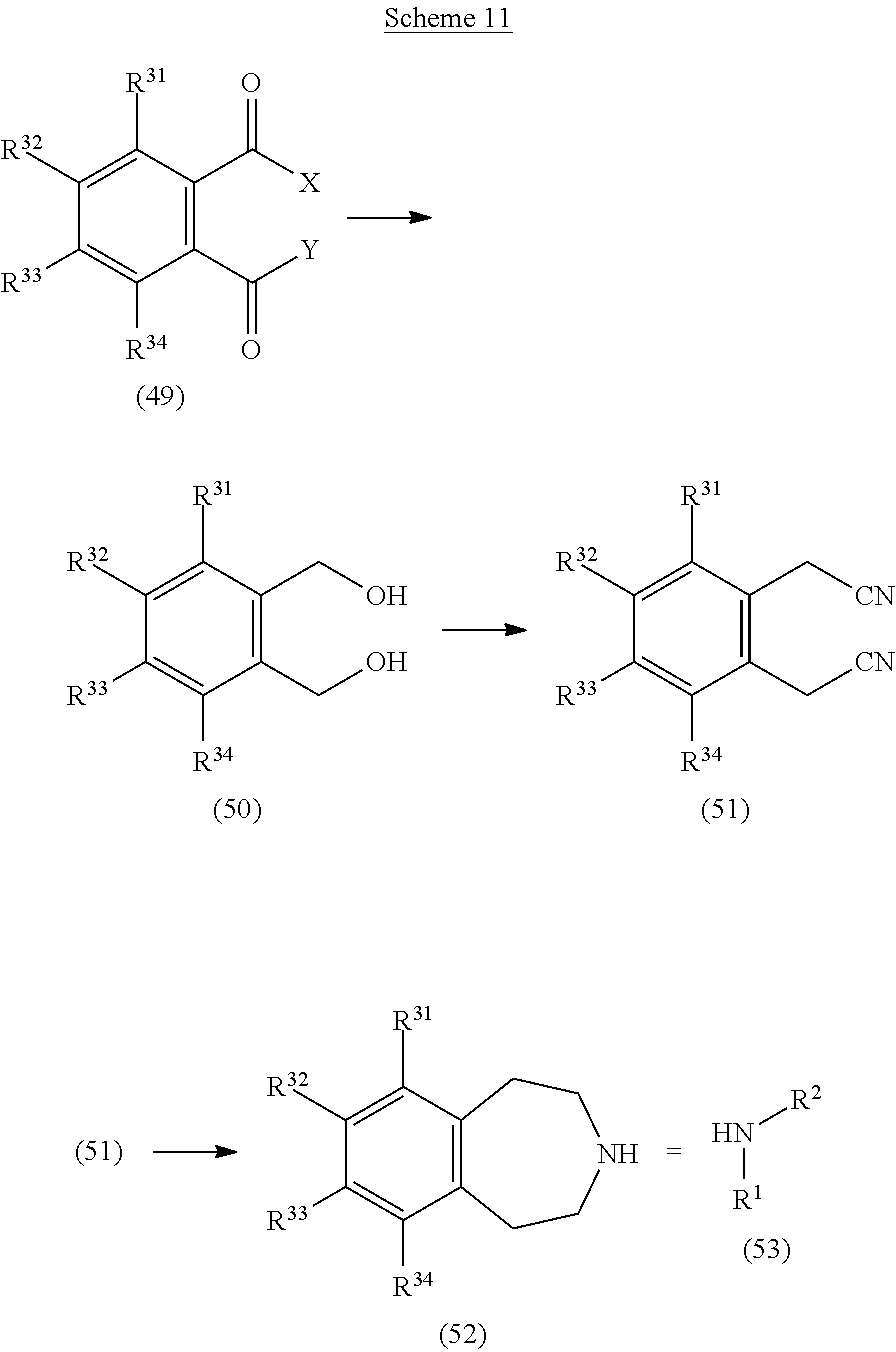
C1([R33])=C([R34])C(C([Y])=O)=C(C([X])=O)C([R31])=C1[R32].C1([R33])=C([R34])C(CO)=C(CO)C([R31])=C1[R32].C1([R33])=C([R34])C(C[CN])=C(C[CN])C([R31])=C1[R32].C1([R33])=C([R34])C2=C(C([R31])=C1[R32])CCNCC2.N([R1])[R2]
